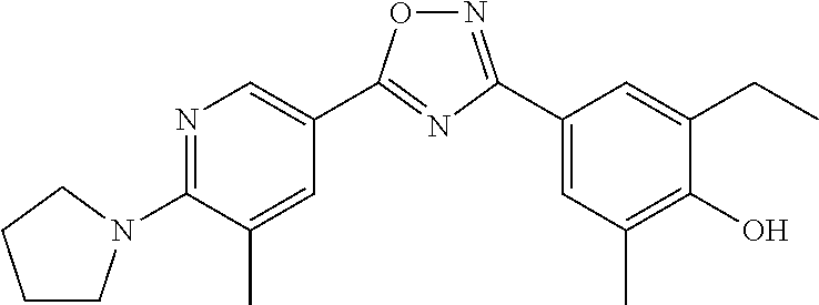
N1=C(C2=CC(C)=C(O)C(CC)=C2)N=C(C2=CN=C(N3CCCC3)C(C)=C2)O1
